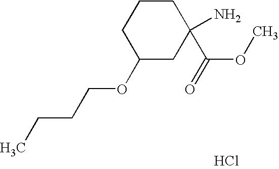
C1(OCCCC)CC(N)(C(=O)OC)CCC1.Cl
